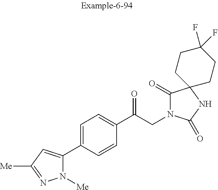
C1(C2=CC([Me])=NN2[Me])=CC=C(C(CN2C(=O)C3(NC2=O)CCC(F)(F)CC3)=O)C=C1
